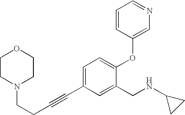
N1(CCC#CC2=CC=C(OC3=CN=CC=C3)C(CNC3CC3)=C2)CCOCC1
